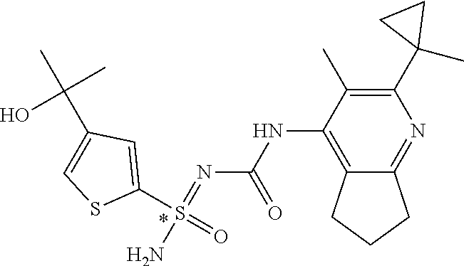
S(=O)(=NC(NC1=C2CCCC2=NC(C2(C)CC2)=C1C)=O)(C1=CC(C(C)(C)O)=CS1)N
